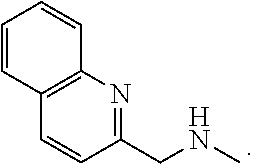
C1(CNC)=NC2=C(C=C1)C=CC=C2
